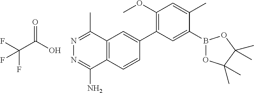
NC1=NN=C(C)C2=C1C=CC(C1=C(OC)C=C(C)C(B3OC(C)(C)C(C)(C)O3)=C1)=C2.O=C(C(F)(F)F)O
